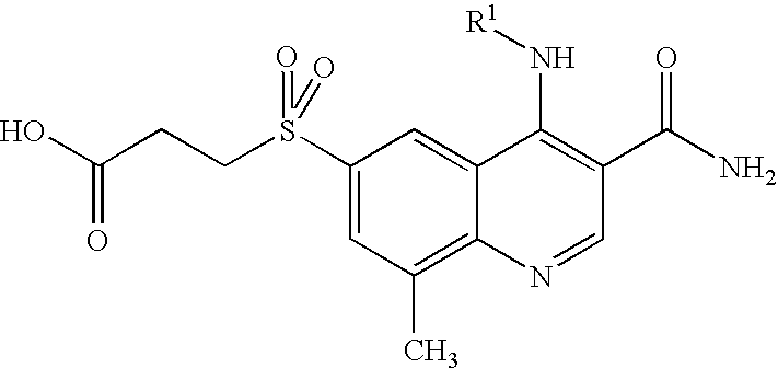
C1(S(=O)(CCC(O)=O)=O)=CC(C)=C2C(=C1)C(N[R1])=C(C(N)=O)C=N2
